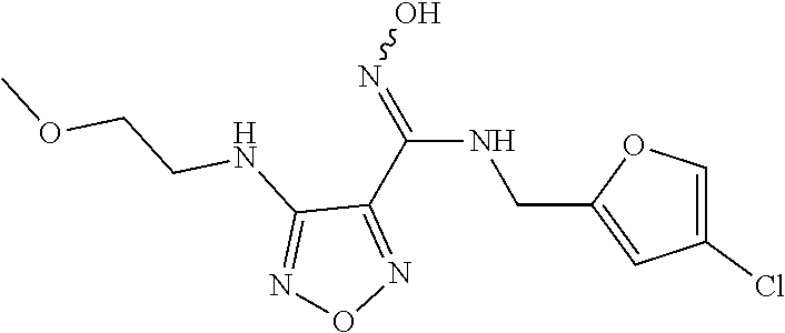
C1(C(NCC2=CC(Cl)=CO2)=NO)=NON=C1NCCOC
